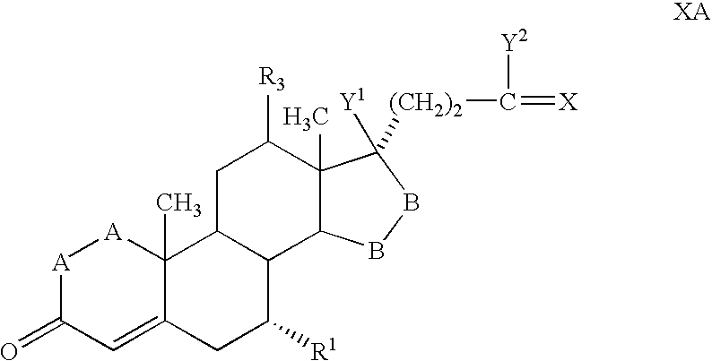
[A]1C(=O)C=C2C(C)([A]1)C1C(C([R1])C2)C2C(C)(C([R3])C1)C([Y1])([(CH2)2]C([Y2])=[X])BB2
